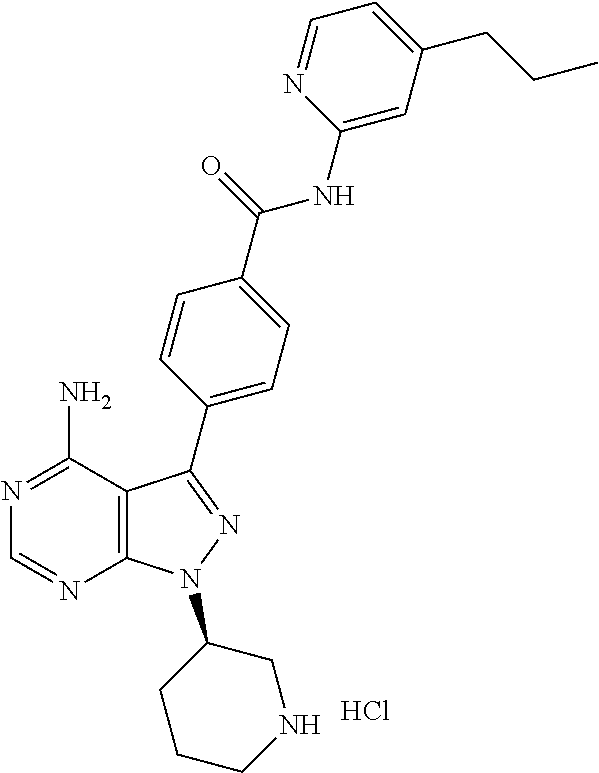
C1=NC2=C(C(N)=N1)C(C1=CC=C(C(=O)NC3=CC(CCC)=CC=N3)C=C1)=NN2C1CCCNC1.Cl
